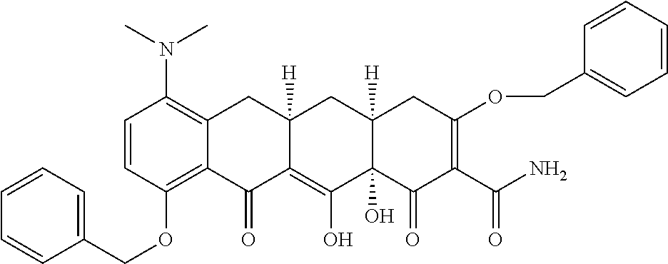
C1=CC(OCC2=CC=CC=C2)=C2C(=C1N(C)C)CC1([H])C(=C(O)C3(O)C([H])(C1)CC(OCC1=CC=CC=C1)=C(C(N)=O)C3=O)C2=O
